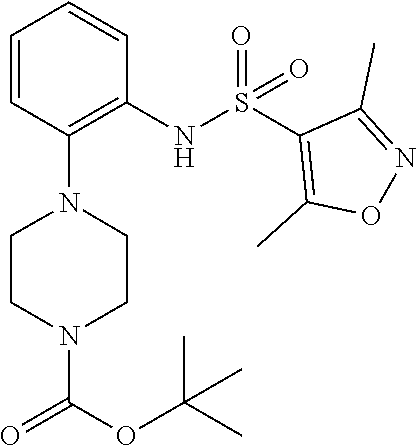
C1=CC(N2CCN(C(OC(C)(C)C)=O)CC2)=C(NS(C2=C(C)ON=C2C)(=O)=O)C=C1
